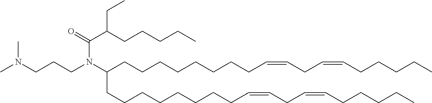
CN(CCCN(C(CCCCCCCCC=CCC=CCCCCC)CCCCCCCCC=CCC=CCCCCC)C(C(CCCCC)CC)=O)C
